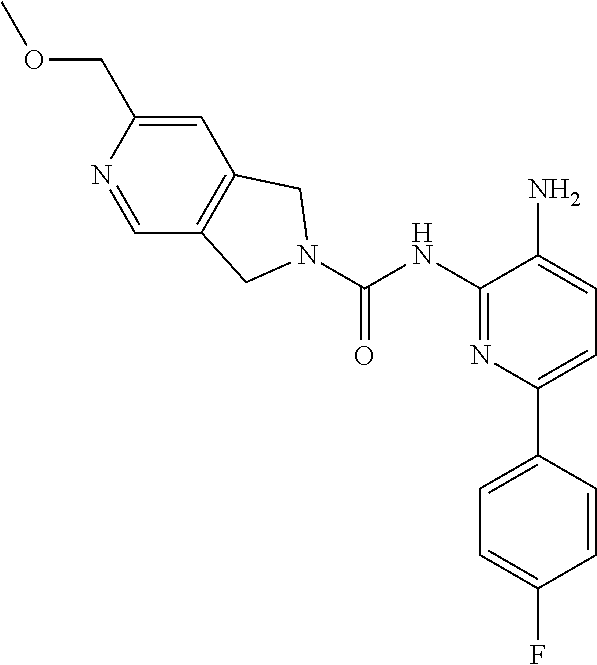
C1=C(COC)N=CC2=C1CN(C(=O)NC1=NC(C3=CC=C(F)C=C3)=CC=C1N)C2
